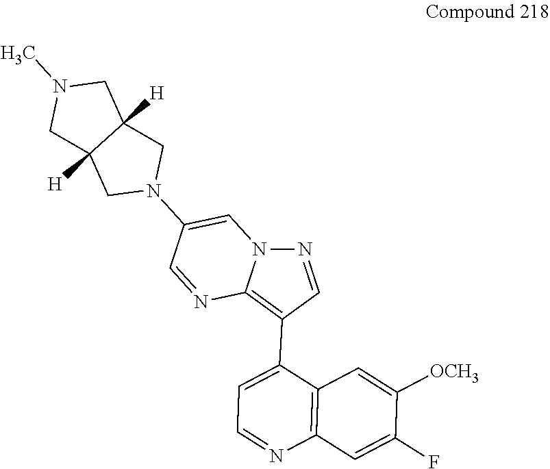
C1(C2=C3N(N=C2)C=C(N2CC4([H])C([H])(C2)CN(C)C4)C=N3)=CC=NC2=C1C=C([OCH3])C(F)=C2
